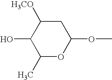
C1(O)C(C)OC(OC)CC1[H3CO]
